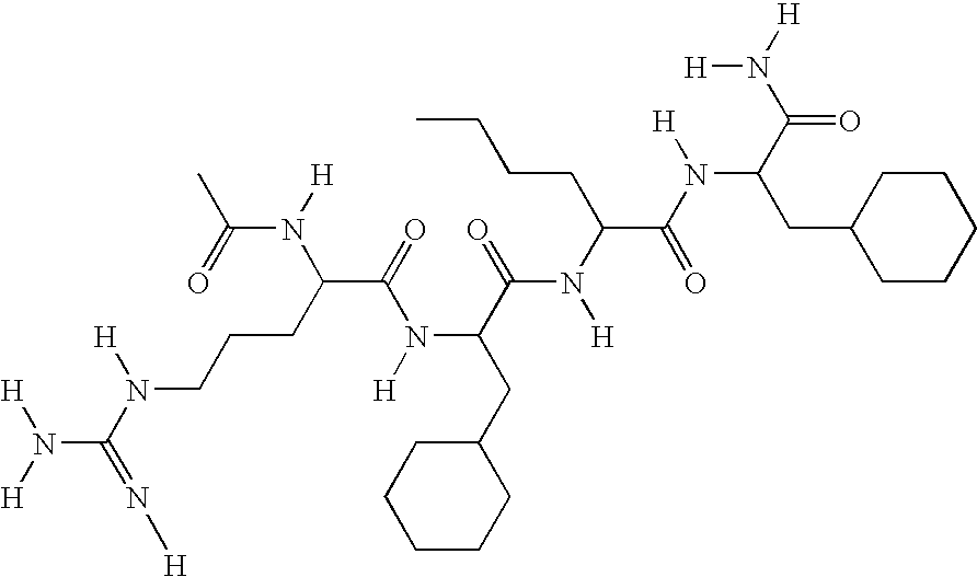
C1(CC(N([H])C(C(N(C(C)=O)[H])CCCN([H])C(N([H])[H])=N[H])=O)C(N([H])C(C(=O)N(C(CC2CCCCC2)C(=O)N([H])[H])[H])CCCC)=O)CCCCC1
